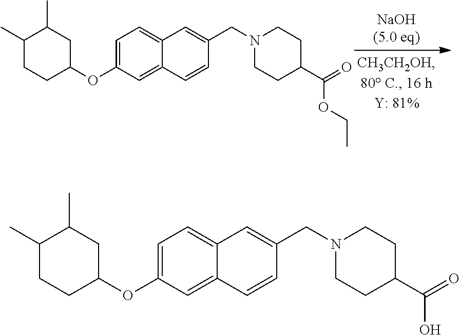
C12=CC(OC3CC(C)C(C)CC3)=CC=C1C=C(CN1CCC(C(=O)O)CC1)C=C2.C12=CC(OC3CC(C)C(C)CC3)=CC=C1C=C(CN1CCC(C(=O)OCC)CC1)C=C2
